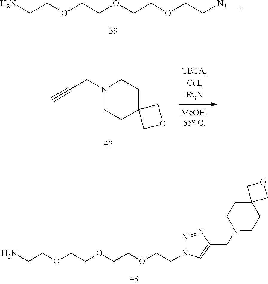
NCCOCCOCCOCC[N3].N1(CC#C)CCC2(CC1)COC2.NCCOCCOCCOCCN1N=NC(CN2CCC3(CC2)COC3)=C1
